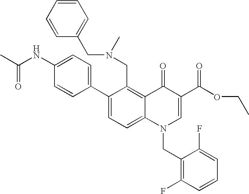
C1(C2=CC=C(NC(C)=O)C=C2)=CC=C2C(=C1CN(C)CC1=CC=CC=C1)C(=O)C(C(OCC)=O)=CN2CC1=C(F)C=CC=C1F
